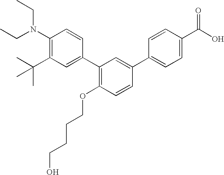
C1(N(CC)CC)=C(C(C)(C)C)C=C(C2=C(OCCCCO)C=CC(C3=CC=C(C(O)=O)C=C3)=C2)C=C1
